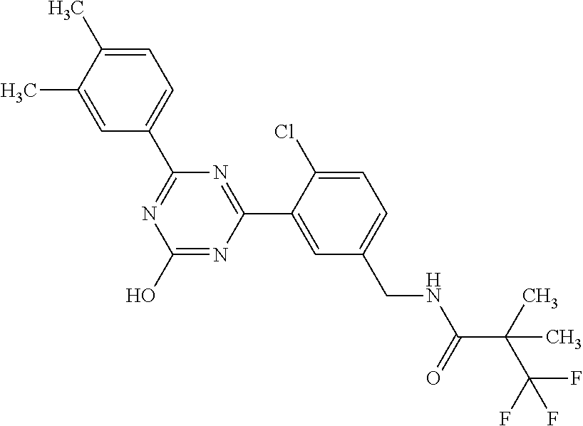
C1(C2=NC(O)=NC(C3=CC(CNC(C(C)(C)C(F)(F)F)=O)=CC=C3Cl)=N2)=CC=C(C)C(C)=C1
